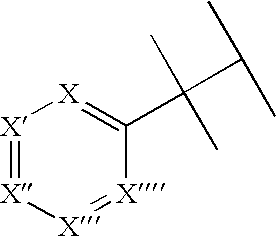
[X]1=[X][X]=[X]C(C(C)(C)C(C)C)=[X]1
